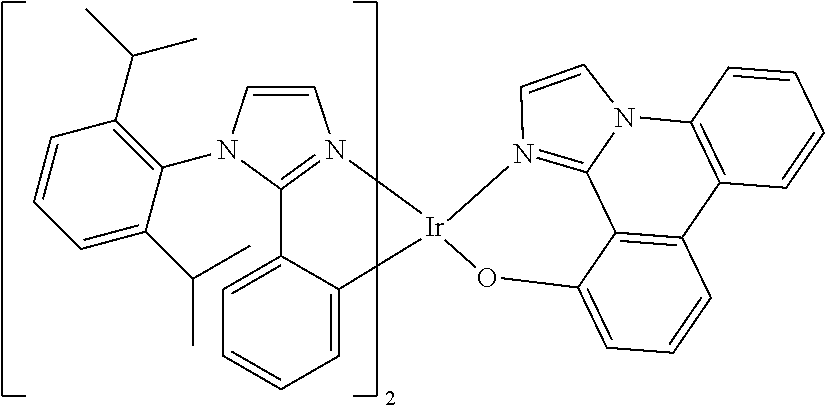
C1=CN2C3=C(C=CC=C3)C3=C4C2=N1[Ir]1(N2=C(N(C5=C(C(C)C)C=CC=C5C(C)C)C=C2)C2=CC=CC=C12)OC4=CC=C3
